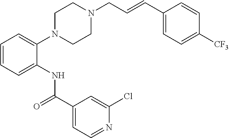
C1=CC=C(NC(C2=CC=NC(Cl)=C2)=O)C(N2CCN(CC=CC3=CC=C([CF3])C=C3)CC2)=C1
